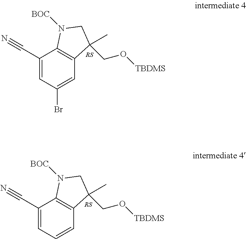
C1(C#N)=CC(Br)=CC2=C1N([BOC])CC2(C)CO[TBDMS].C1(C#N)=CC=CC2=C1N([BOC])CC2(C)CO[TBDMS]
